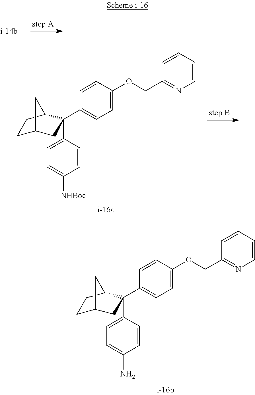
C1=CC([NHBoc])=CC=C1C1(C2=CC=C(OCC3=NC=CC=C3)C=C2)CC2CCC1C2.C1=CC(N)=CC=C1C1(C2=CC=C(OCC3=NC=CC=C3)C=C2)CC2CCC1C2
